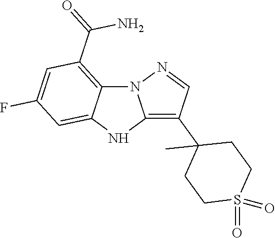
N12C3=C(C(=O)N)C=C(F)C=C3NC1=C(C1(C)CCS(=O)(=O)CC1)C=N2
